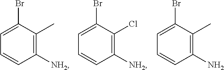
C1([NH2])=C(Cl)C(Br)=CC=C1.C1([NH2])=C(C)C(Br)=CC=C1.C1(N)=C(C)C(Br)=CC=C1
